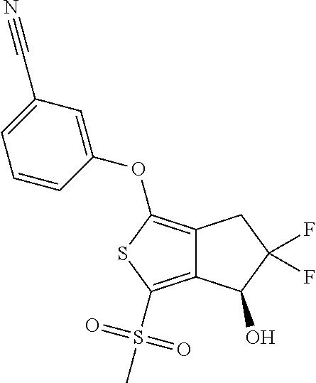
C12=C(OC3=CC(C#N)=CC=C3)SC(S(C)(=O)=O)=C1C(O)C(F)(F)C2
